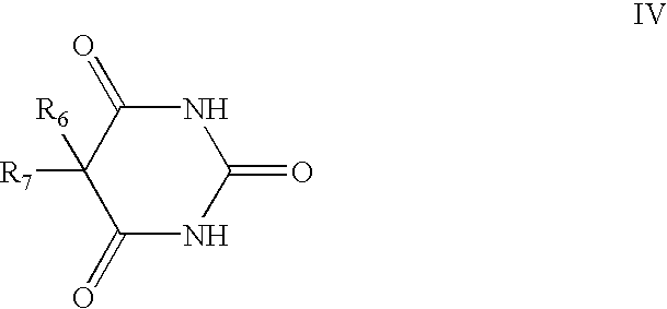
N1C(=O)C([R7])([R6])C(=O)NC1=O
